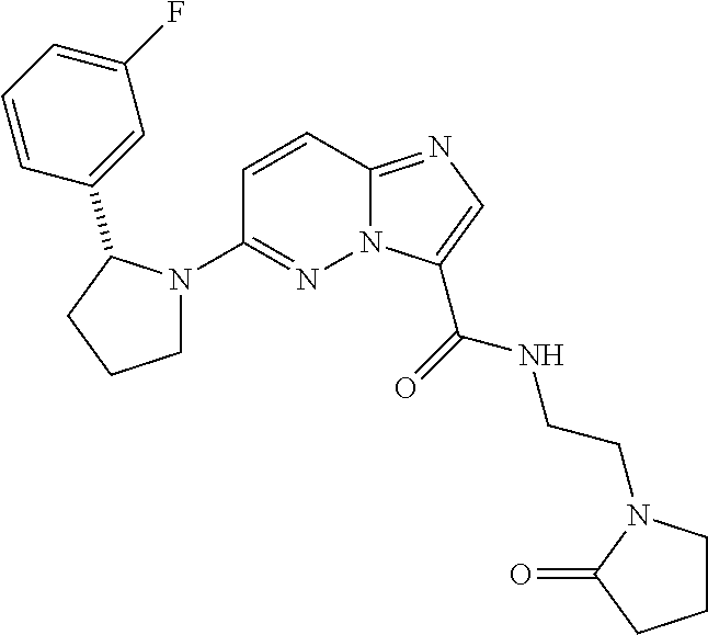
N12C(=NC=C1C(=O)NCCN1CCCC1=O)C=CC(N1CCCC1C1=CC(F)=CC=C1)=N2
